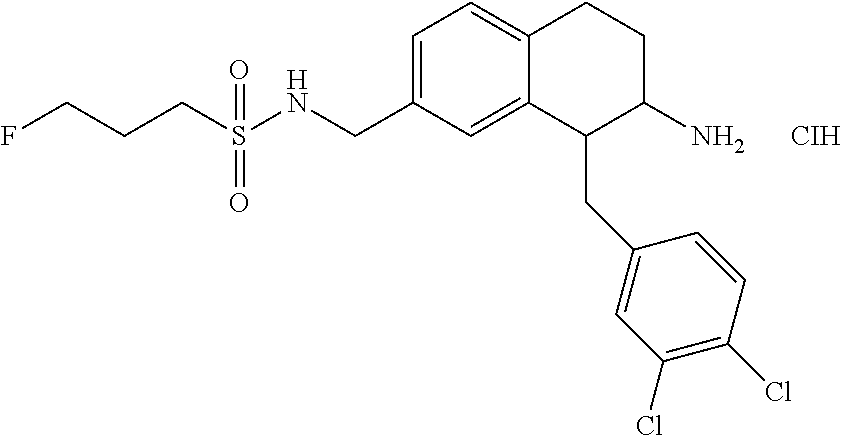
C1=C(CNS(CCCF)(=O)=O)C=C2C(=C1)CCC(N)C2CC1=CC(Cl)=C(Cl)C=C1.[CIH]
